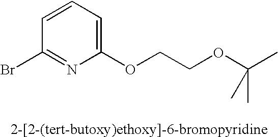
C1=CC=C(OCCOC(C)(C)C)N=C1Br
